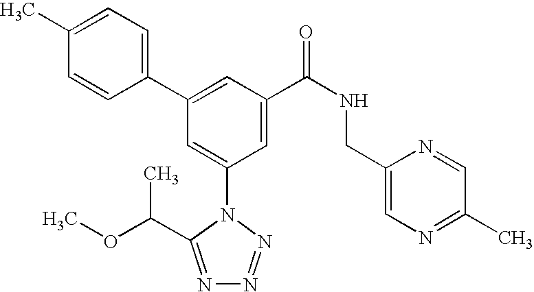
C1(C2=CC(C(NCC3=CN=C(C)C=N3)=O)=CC(N3C(C(OC)C)=NN=N3)=C2)=CC=C(C)C=C1
